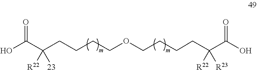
OC(C(CCCCOCCCCC(C(O)=O)([R23])[R22])([23])[R22])=O
